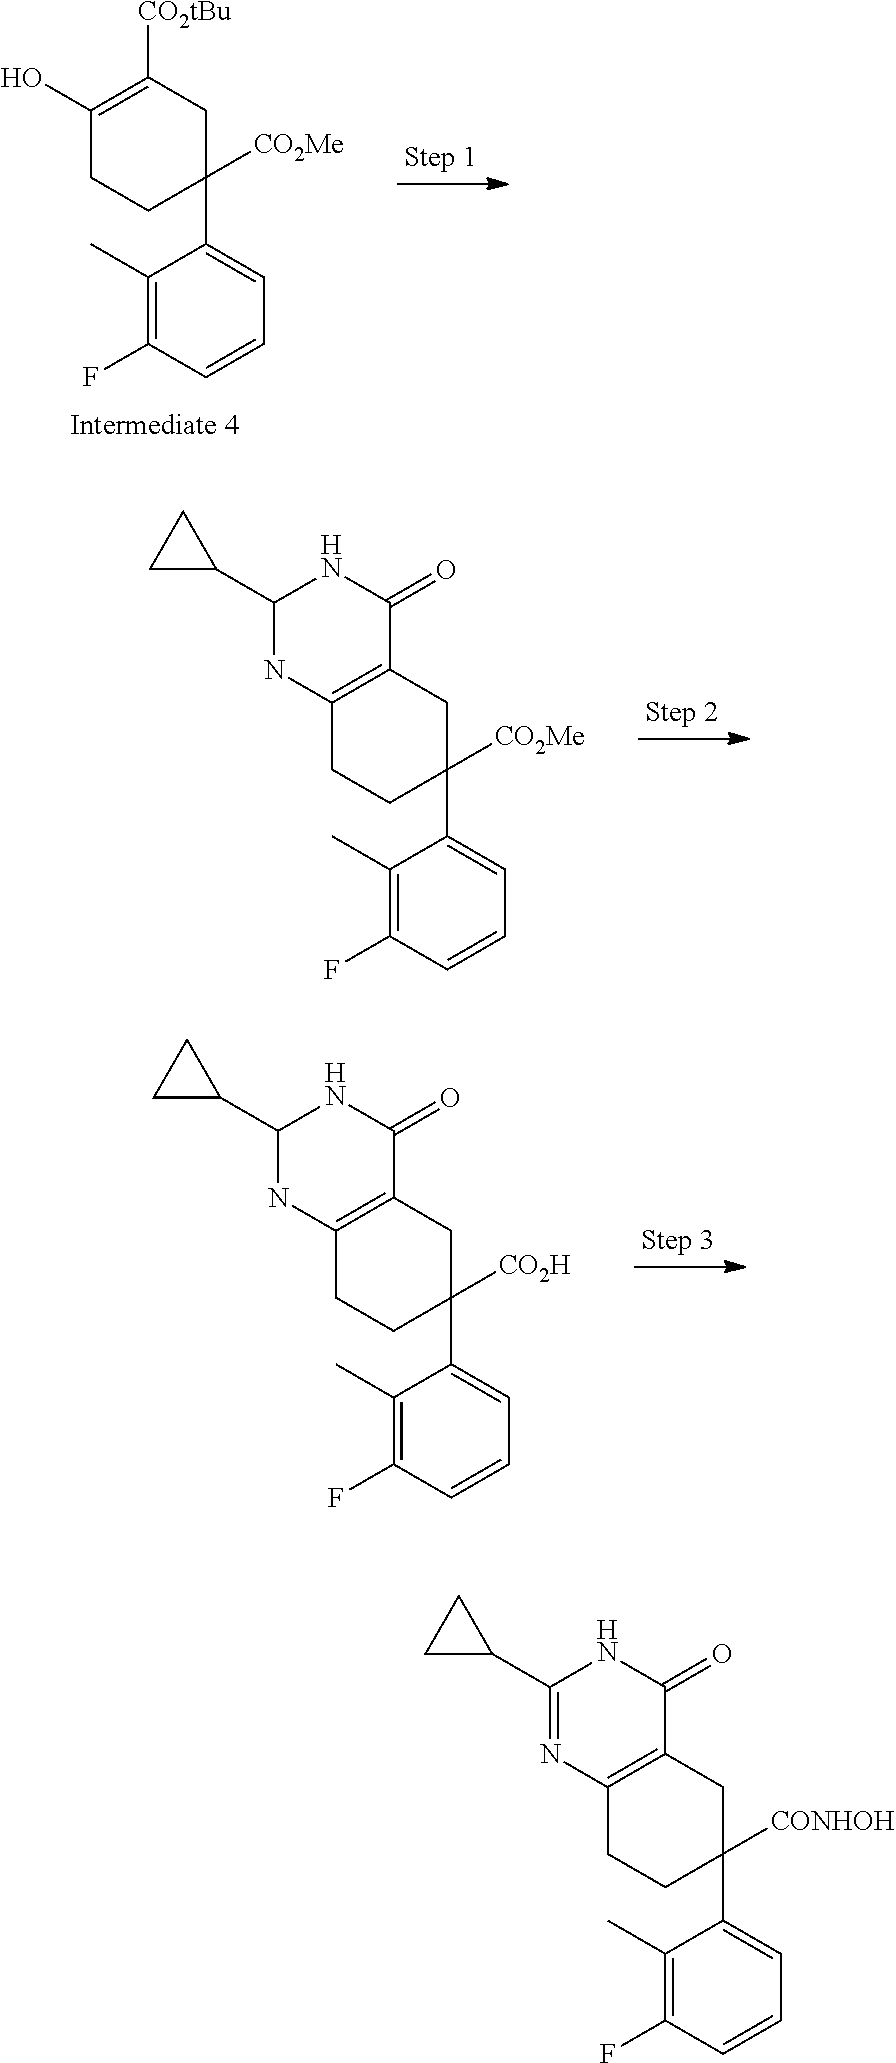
C1(C)=C(F)C=CC=C1C1([CO2Me])CC([CO2tBu])=C(O)CC1.C1(C)=C(F)C=CC=C1C1([CO2Me])CC2=C(CC1)NC(C1CC1)NC2=O.C1(C)=C(F)C=CC=C1C1([CO2H])CC2=C(CC1)NC(C1CC1)NC2=O.C1(C)=C(F)C=CC=C1C1([CONHOH])CC2=C(CC1)N=C(C1CC1)NC2=O
